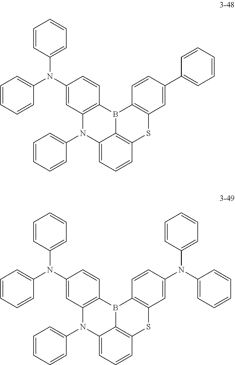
C12=CC=CC3=C1B(C1=C(N2C2=CC=CC=C2)C=C(N(C2=CC=CC=C2)C2=CC=CC=C2)C=C1)C1=C(S3)C=C(N(C2=CC=CC=C2)C2=CC=CC=C2)C=C1.C12=CC=CC3=C1B(C1=C(N2C2=CC=CC=C2)C=C(N(C2=CC=CC=C2)C2=CC=CC=C2)C=C1)C1=C(S3)C=C(C2=CC=CC=C2)C=C1
